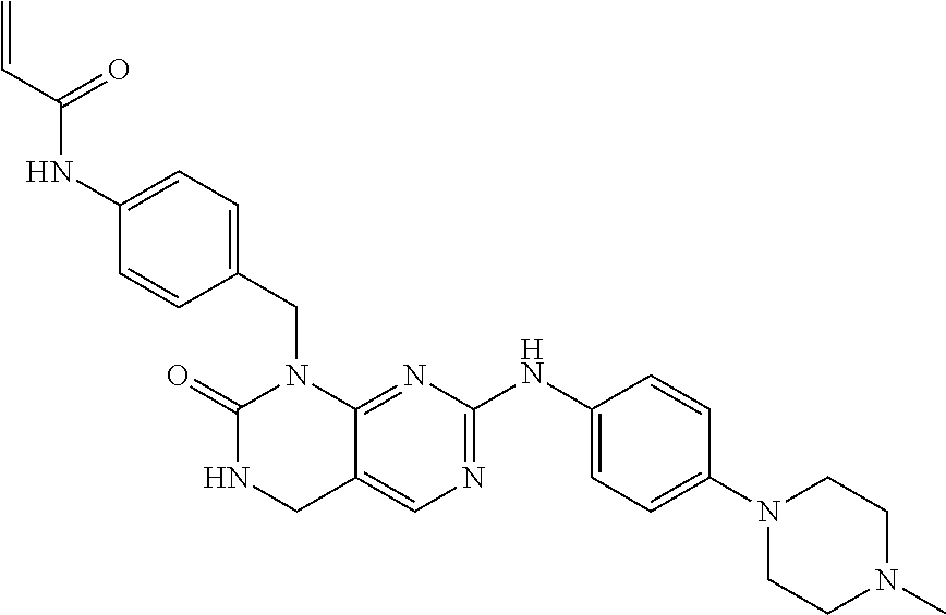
N1(CC2=CC=C(NC(C=C)=O)C=C2)C2=NC(NC3=CC=C(N4CCN(C)CC4)C=C3)=NC=C2CNC1=O
